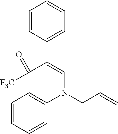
C1=CC(C(=CN(CC=C)C2=CC=CC=C2)C([F3C])=O)=CC=C1
